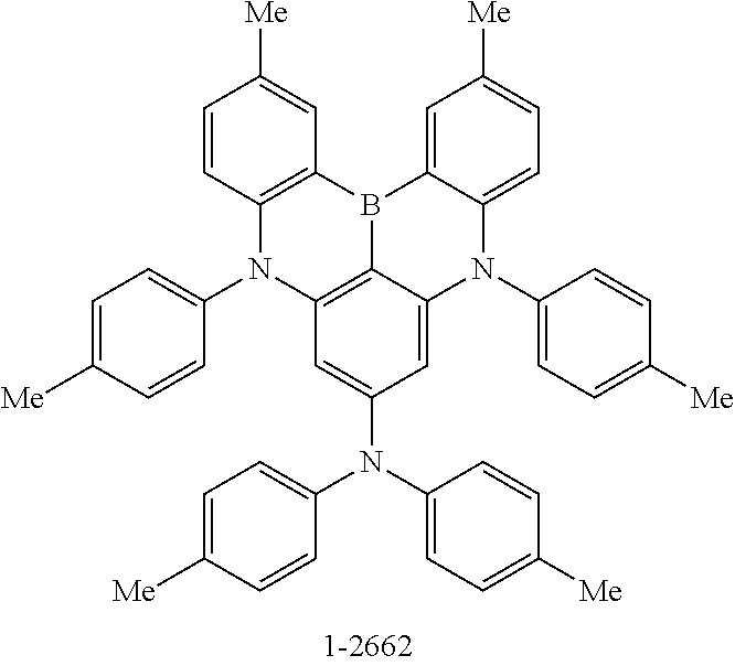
C12=C3C(=CC(N(C4=CC=C([Me])C=C4)C4=CC=C([Me])C=C4)=C1)N(C1=CC=C([Me])C=C1)C1=CC=C([Me])C=C1B3C1=C(N2C2=CC=C([Me])C=C2)C=CC([Me])=C1
